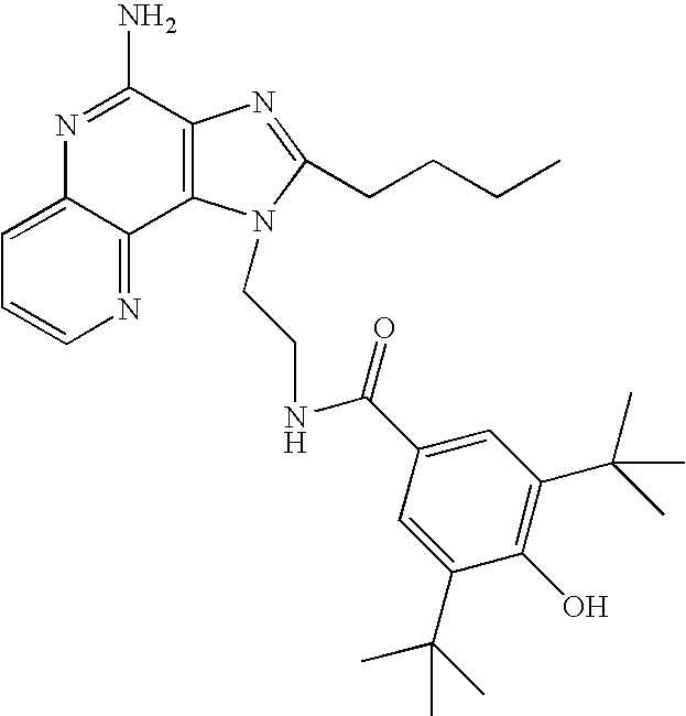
C1=C2C(=NC=C1)C1=C(C(N)=N2)N=C(CCCC)N1CCNC(C1=CC(C(C)(C)C)=C(O)C(C(C)(C)C)=C1)=O
